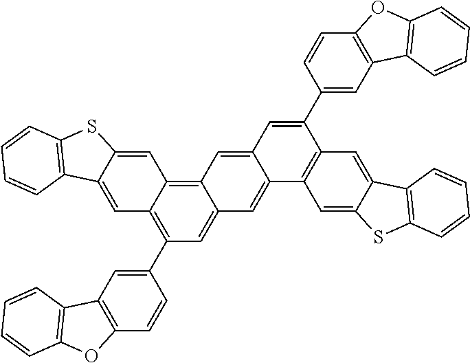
C1(C2=C3C(=C4C(=C2)C=C2C(=C4)C=C(C4=CC5=C(C=C4)OC4=C5C=CC=C4)C4=C2C=C2C(=C4)C4=C(S2)C=CC=C4)C=C2C(=C3)C3=C(S2)C=CC=C3)=CC2=C(C=C1)OC1=C2C=CC=C1
